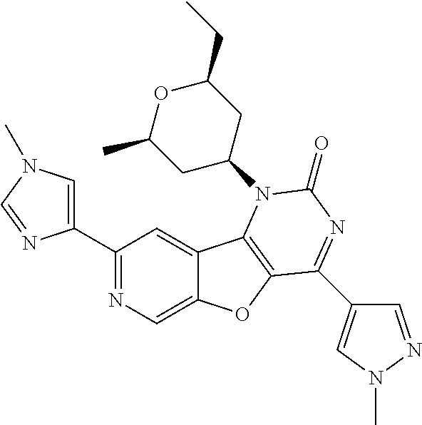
C1(C2=CN(C)C=N2)=NC=C2C(=C1)C1=C(O2)C(C2=CN(C)N=C2)=NC(=O)N1C1CC(CC)OC(C)C1
